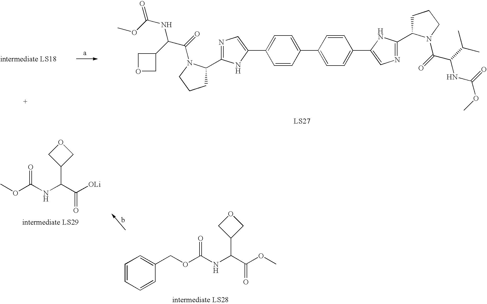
C1C(C2=NC=C(C3=CC=C(C4=CC=C(C5=CN=C(C6CCCN6C(C(NC(OC)=O)C(C)C)=O)N5)C=C4)C=C3)N2)N(C(C(NC(OC)=O)C2COC2)=O)CC1.COC(NC(C([OLi])=O)C1COC1)=O.C(OC(NC(C(OC)=O)C1COC1)=O)C1=CC=CC=C1
